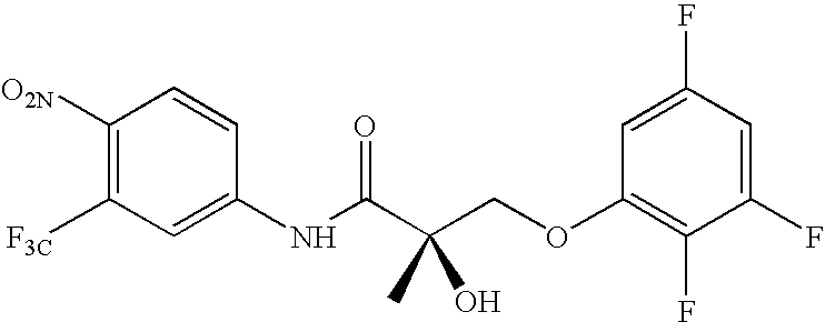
C1([O2N])=C([F3C])C=C(NC(C(COC2=C(F)C(F)=CC(F)=C2)(O)C)=O)C=C1
